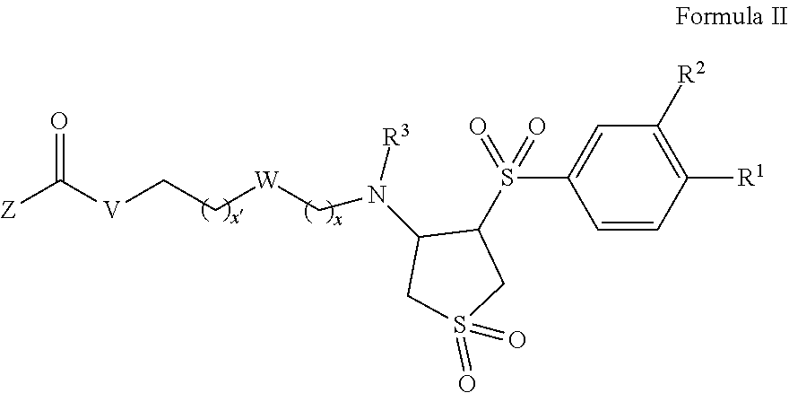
C([W]CN(C1CS(=O)(=O)CC1S(C1=CC([R2])=C([R1])C=C1)(=O)=O)[R3])C[V]C([Z])=O
